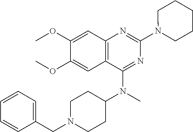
C12=C(C(N(C3CCN(CC4=CC=CC=C4)CC3)C)=NC(N3CCCCC3)=N1)C=C(OC)C(OC)=C2
